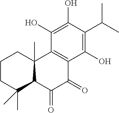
C1CC(C)(C)C2C(C)(C1)C1=C(C(=O)C2=O)C(O)=C(C(C)C)C(O)=C1O
